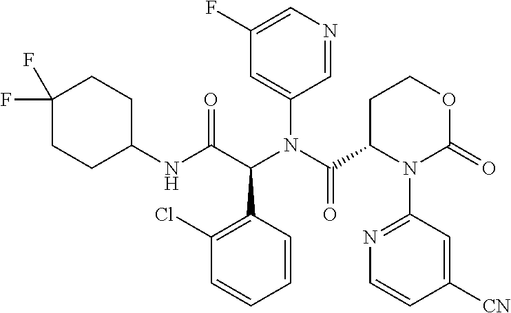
C1(F)=CN=CC(N(C(C2N(C3=NC=CC([CN])=C3)C(=O)OCC2)=O)C(C(NC2CCC(F)(F)CC2)=O)C2=C(Cl)C=CC=C2)=C1
